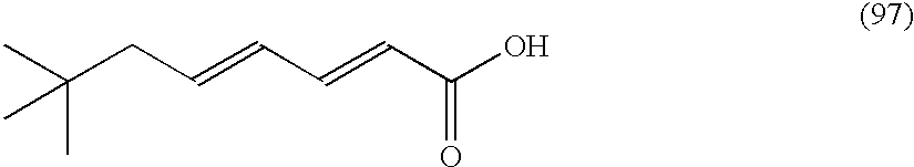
C(C)(CC=CC=CC(=O)O)(C)C
